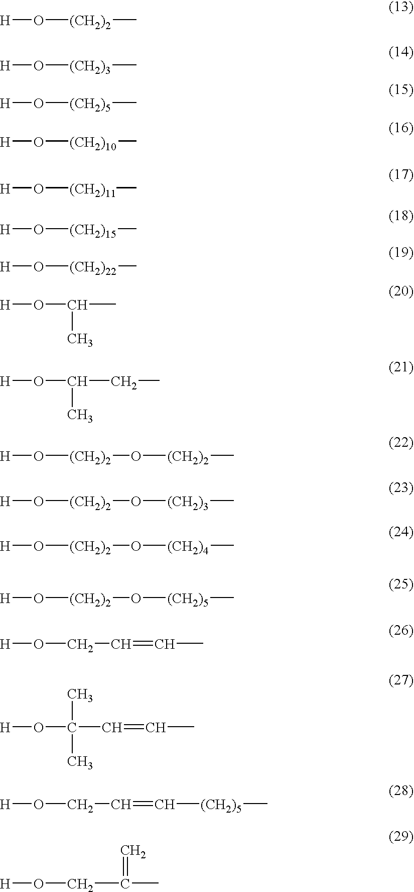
[H]O[(CH2)2]C.[H]O[(CH2)3]C.[H]O[(CH2)5]C.[H]O[(CH2)10]C.[H]O[(CH2)11]C.[H]O[(CH2)15]C.[H]O[(CH2)22]C.[H]OC(C)C.[H]OC(CC)C.[H]O[(CH2)2]O[(CH2)2]C.[H]O[(CH2)2]O[(CH2)3]C.[H]O[(CH2)2]O[(CH2)4]C.[H]O[(CH2)2]O[(CH2)5]C.[H]OCC=CC.[H]OC(C=CC)(C)C.[H]OCC=C[(CH2)5]C.[H]OCC(C)=C
